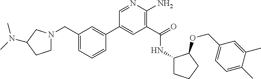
C1(C2=CC(CN3CCC(N(C)C)C3)=CC=C2)=CC(C(=O)NC2CCCC2OCC2=CC=C(C)C(C)=C2)=C(N)N=C1
